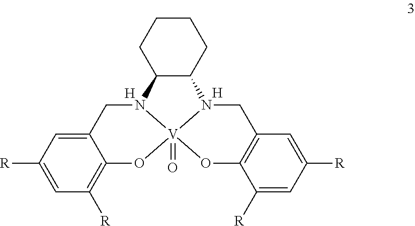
C12=CC([R])=CC([R])=C1O[V]13(=O)OC4=C(CN1C1C(CCCC1)N3C2)C=C([R])C=C4[R].[H].[H]
